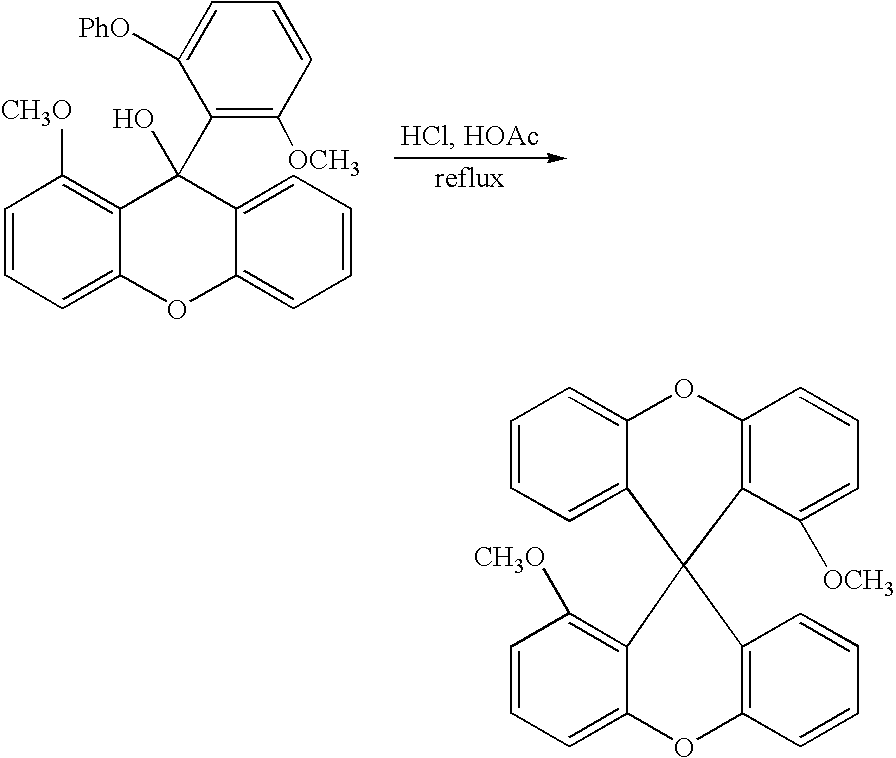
C1=CC=C2C(=C1[CH3O])C(O)(C1=C([OCH3])C=CC=C1[PhO])C1=CC=CC=C1O2.C1=CC=C2C(=C1)OC1=C(C([OCH3])=CC=C1)C21C2=C([CH3O])C=CC=C2OC2=C1C=CC=C2
